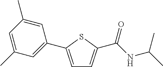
C1=C(C2=CC(C)=CC(C)=C2)SC(C(NC(C)C)=O)=C1
